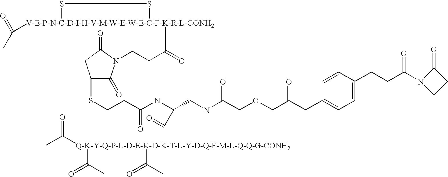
CC(=O)[V-E-P-N-C-D-I-H-V-M-W-E-W-E-C-F-K-R-L-CONH2]1(C(CCN2C(=O)C(SCCC(=O)NC(C([Q-K-Y-Q-P-L-D-E-K-D-K-T-L-Y-D-Q-F-M-L-Q-Q-G-CONH2](C(=O)C)(C(=O)C)C(=O)C)=O)CNC(=O)COCC(CC3=CC=C(CCC(=O)N4CCC4=O)C=C3)=O)CC2=O)=O)SS1
